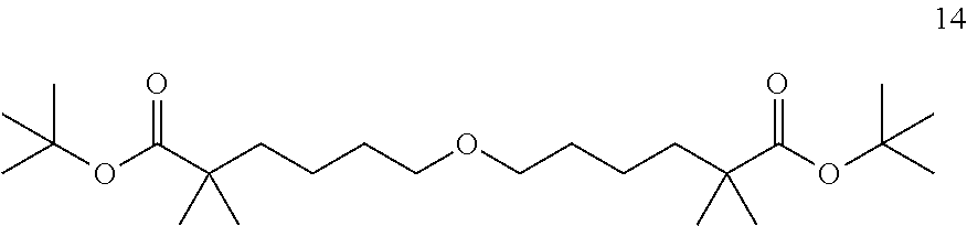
O=C(C(CCCCOCCCCC(C(OC(C)(C)C)=O)(C)C)(C)C)OC(C)(C)C
